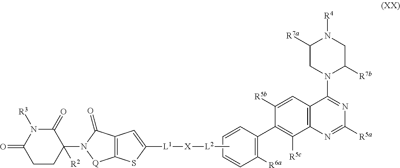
C1([R5b])=CC2=C(C([R5c])=C1C1=C([R6a])C=CC=C1)N=C([R5a])N=C2N1C([R7b])CN([R4])C([R7a])C1.C[L2][X][L1]C1=CC2=C([Q]N(C3([R2])C(=O)N([R3])C(=O)CC3)C2=O)S1
